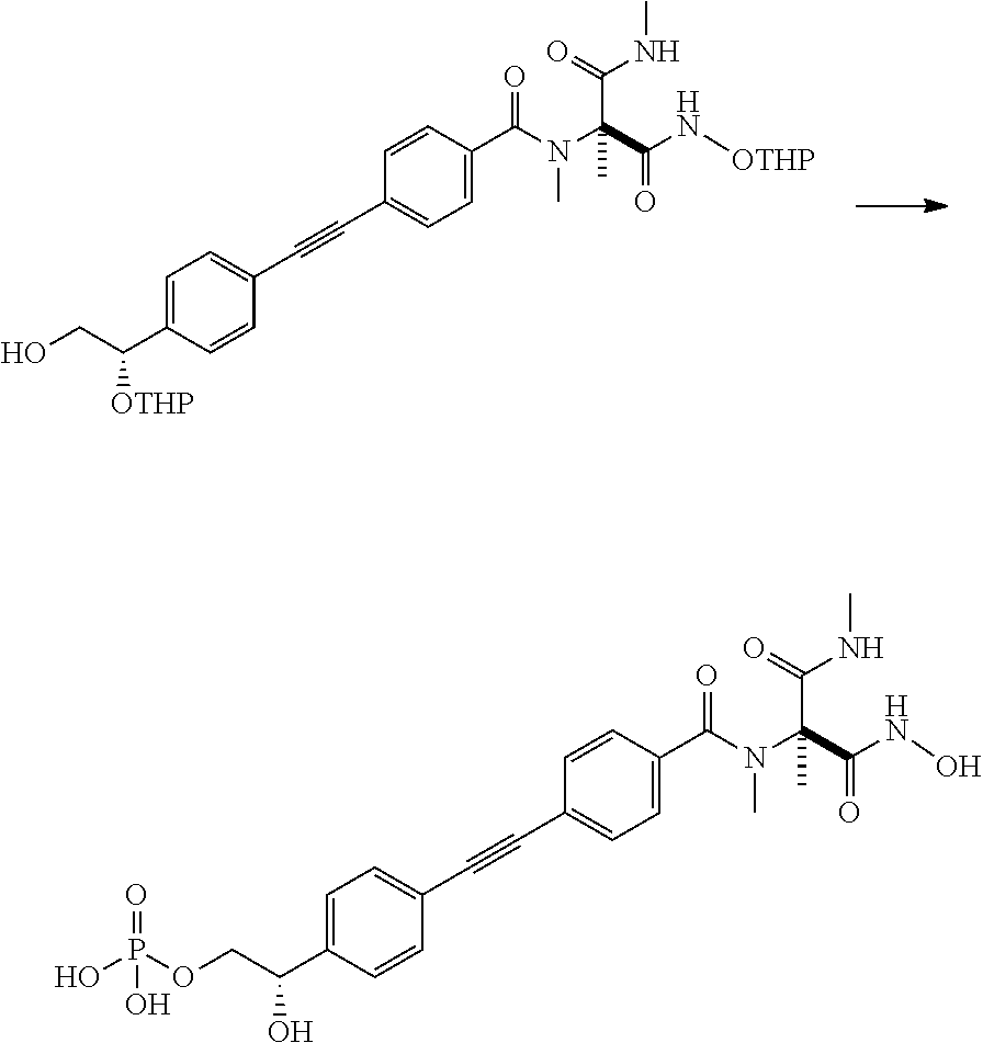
C1=CC(C(N(C(C(N[OTHP])=O)(C(NC)=O)C)C)=O)=CC=C1C#CC1=CC=C(C(CO)[OTHP])C=C1.C1=CC(C(N(C(C(NO)=O)(C(NC)=O)C)C)=O)=CC=C1C#CC1=CC=C(C(COP(O)(=O)O)O)C=C1
